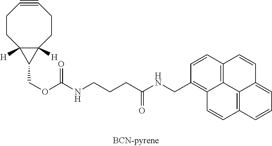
C1#CCCC2([H])C([H])(CC1)C2COC(NCCCC(NCC1=C2C3=C(C=C1)C=CC1=CC=CC(=C31)C=C2)=O)=O
